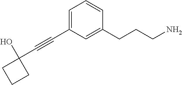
C1=C(C#CC2(O)CCC2)C=C(CCCN)C=C1
